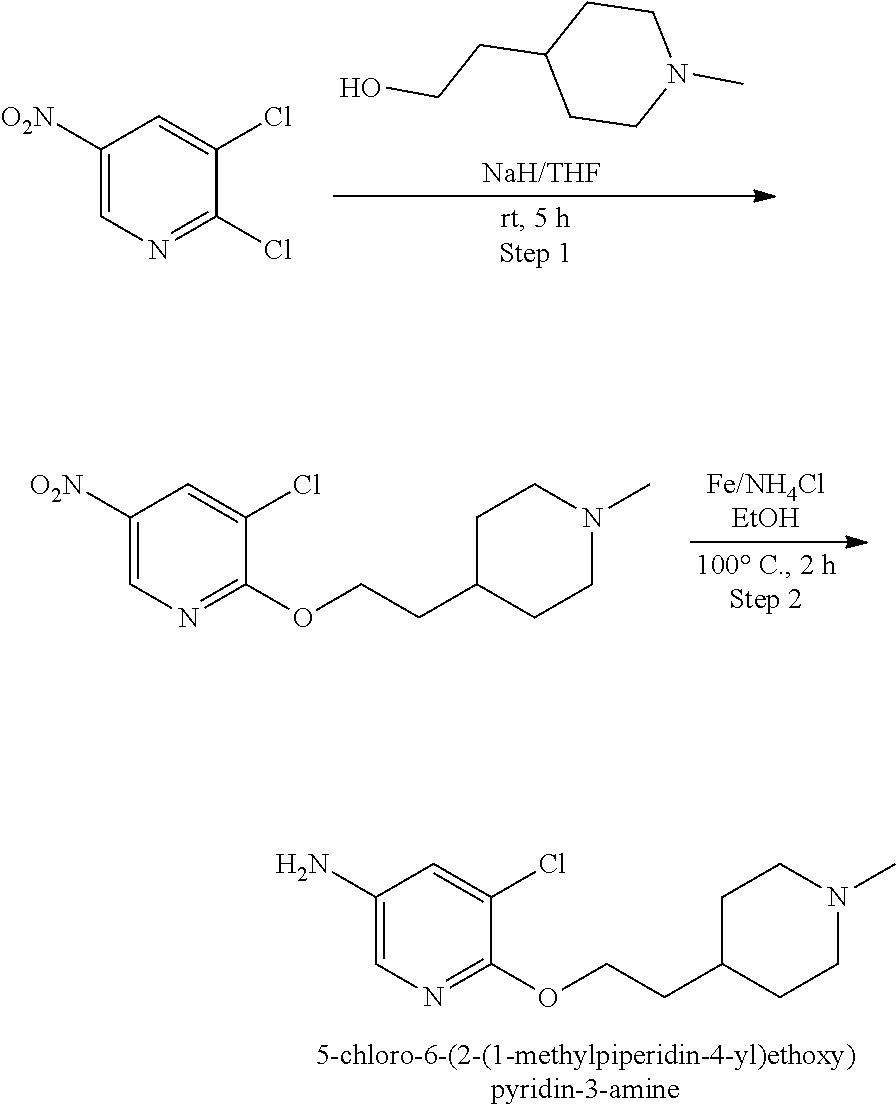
C1CC(CCO)CCN1C.C1([O2N])=CN=C(Cl)C(Cl)=C1.C1([O2N])=CN=C(OCCC2CCN(C)CC2)C(Cl)=C1.C1(N)=CN=C(OCCC2CCN(C)CC2)C(Cl)=C1
